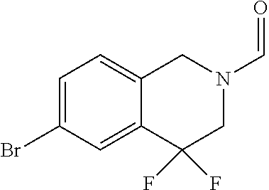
C1=C(Br)C=C2C(=C1)CN(C=O)CC2(F)F
